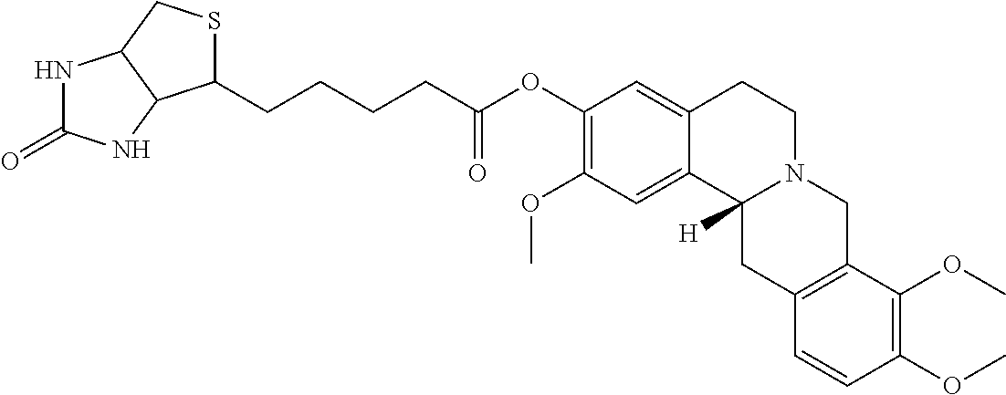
C1(OC)=C(OC(CCCCC2SCC3C2NC(=O)N3)=O)C=C2C(=C1)C1([H])N(CC2)CC2=C(C1)C=CC(OC)=C2OC
